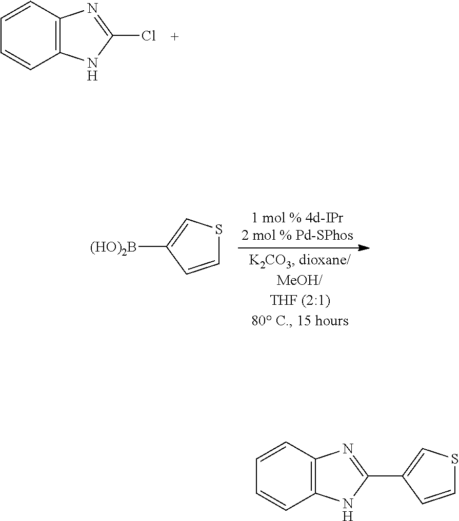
C12=C(C=CC=C1)N=C(Cl)N2.C1=CC([(HO)2B])=CS1.C12=C(C=CC=C1)N=C(C1=CSC=C1)N2
